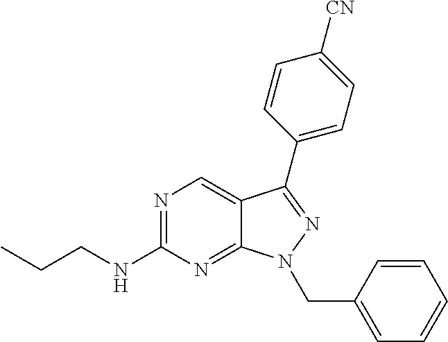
N1=C(NCCC)N=C2C(=C1)C(C1=CC=C([CN])C=C1)=NN2CC1=CC=CC=C1
